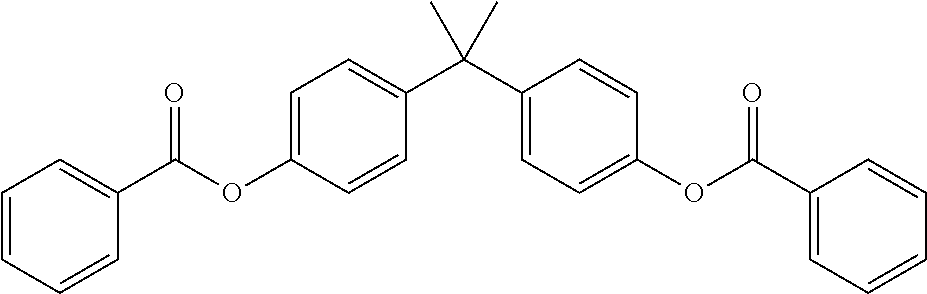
C1=C(OC(=O)C2=CC=CC=C2)C=CC(C(C2=CC=C(OC(=O)C3=CC=CC=C3)C=C2)(C)C)=C1
